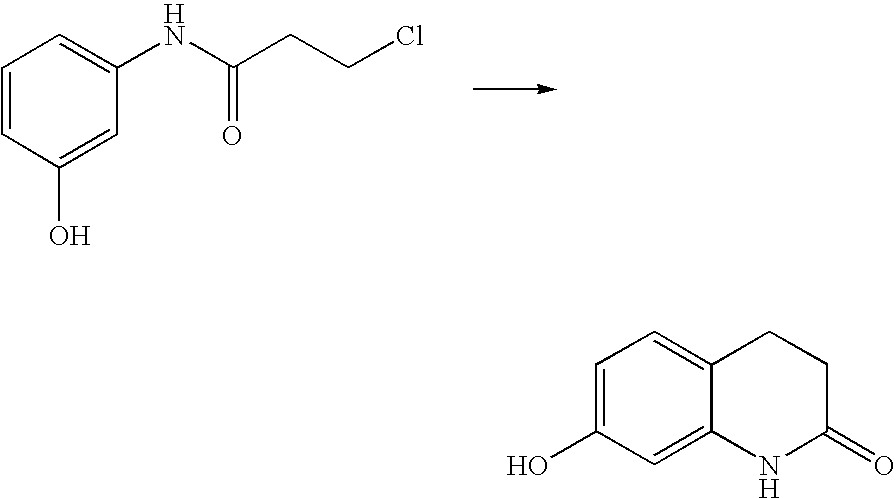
C1=CC(O)=CC(NC(CCCl)=O)=C1.C1=C(O)C=C2C(=C1)CCC(=O)N2
